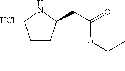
C1CC(CC(=O)OC(C)C)NC1.Cl
